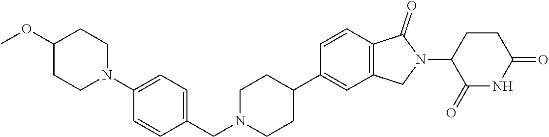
C1=CC2=C(C=C1C1CCN(CC3=CC=C(N4CCC(OC)CC4)C=C3)CC1)CN(C1C(=O)NC(=O)CC1)C2=O
